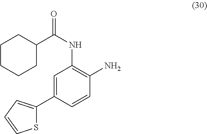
C1=C(C2=CC=CS2)C=CC(N)=C1NC(=O)C1CCCCC1
